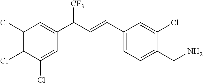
C(C1=CC=C(C=CC(C2=CC(Cl)=C(Cl)C(Cl)=C2)[CF3])C=C1Cl)N
